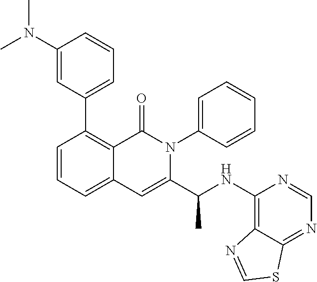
C1(C2=C3C(=CC=C2)C=C(C(NC2=C4C(=NC=N2)SC=N4)C)N(C2=CC=CC=C2)C3=O)=CC=CC(N(C)C)=C1
